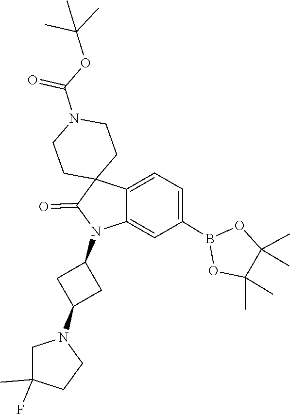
B1(C2=CC=C3C4(C(=O)N(C5CC(N6CC(C)(F)CC6)C5)C3=C2)CCN(C(=O)OC(C)(C)C)CC4)OC(C)(C)C(C)(C)O1
